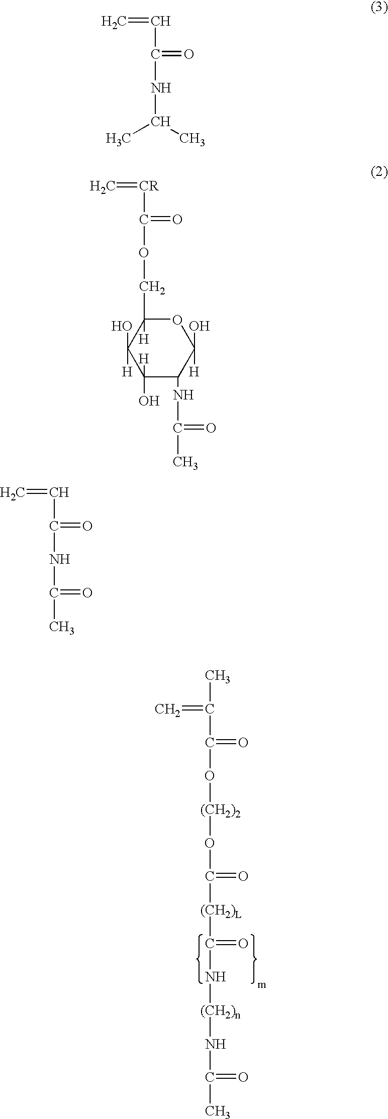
C(C(=O)O[(CH2)2]OC(=O)[(CH2)L]C(N[(CH2)n]NC(C)=O)=O)(C)=C.C=CC(=O)NC(C)C.C=CC(=O)NC(C)=O.C=[CR]C(=O)OCC1([H])OC(O)([H])C(NC(C)=O)C([H])(O)C1(O)[H]
